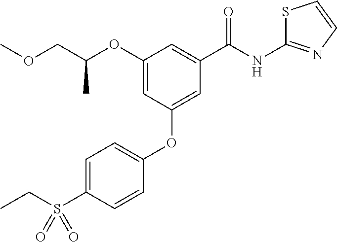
COCC(OC1=CC(OC2=CC=C(S(CC)(=O)=O)C=C2)=CC(C(NC2=NC=CS2)=O)=C1)C
